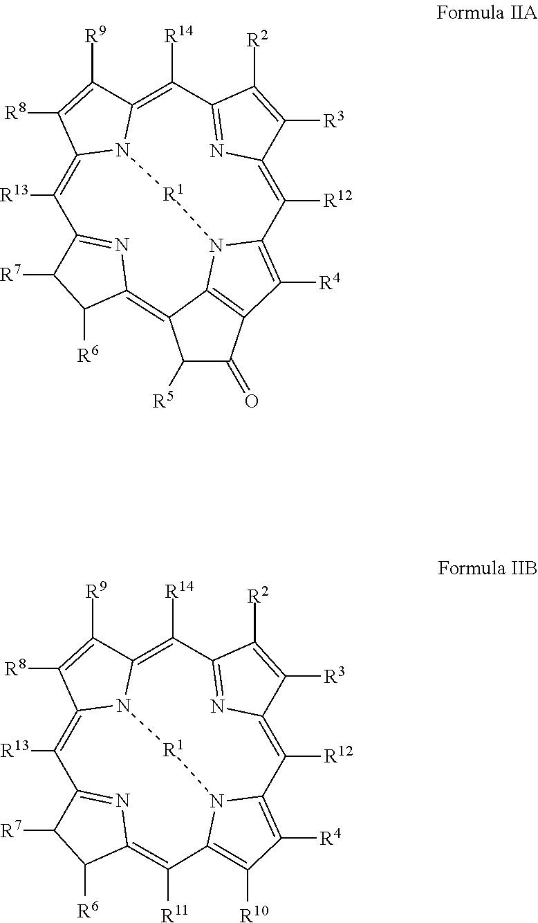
C1([R13])=C2N3C(=C([R14])C4=NC(=C([R12])C5=C([R4])C6=C(N5[R1]3)C(=C3N=C1C([R7])C3[R6])C([R5])C6=O)C([R3])=C4[R2])C([R9])=C2[R8].C1([R13])=C2N3C(=C([R14])C4=NC(=C([R12])C5=C([R4])C([R10])=C(N5[R1]3)C([R11])=C3N=C1C([R7])C3[R6])C([R3])=C4[R2])C([R9])=C2[R8]
